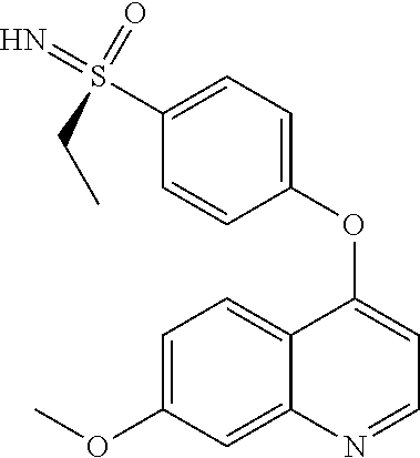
C1=C(OC)C=C2C(=C1)C(OC1=CC=C(S(=N)(=O)CC)C=C1)=CC=N2
